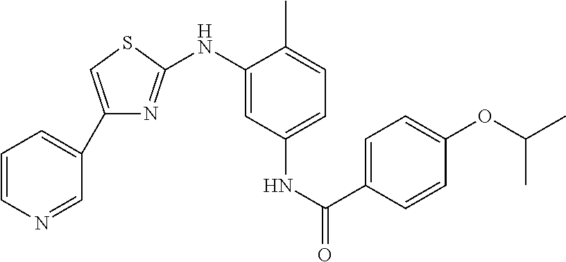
C1=CN=CC(C2=CSC(NC3=CC(NC(=O)C4=CC=C(OC(C)C)C=C4)=CC=C3C)=N2)=C1
